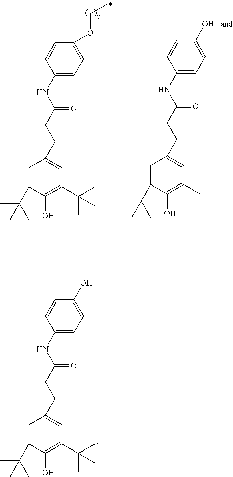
C1(NC(CCC2=CC(C(C)(C)C)=C(O)C(C(C)(C)C)=C2)=O)=CC=C(OCC)C=C1.C1(NC(CCC2=CC(C)=C(O)C(C(C)(C)C)=C2)=O)=CC=C(O)C=C1.C1(NC(CCC2=CC(C(C)(C)C)=C(O)C(C(C)(C)C)=C2)=O)=CC=C(O)C=C1
